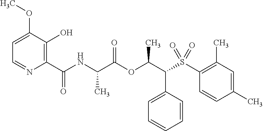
C1=C(C(C(OC(C(NC(C2=C(O)C(OC)=CC=N2)=O)C)=O)C)S(C2=C(C)C=C(C)C=C2)(=O)=O)C=CC=C1
